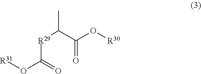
[R31]OC([R29]C(C(=O)O[R30])C)=O
